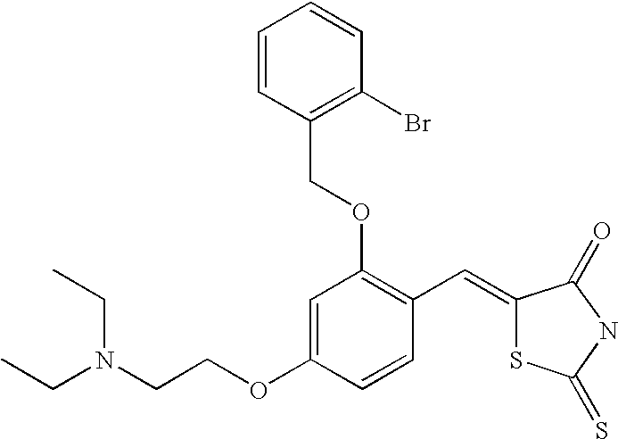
CCN(CCOC1=CC(OCC2=C(Br)C=CC=C2)=C(C=C2SC(=S)NC2=O)C=C1)CC
